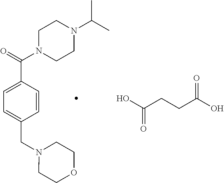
C1N(C(=O)C2=CC=C(CN3CCOCC3)C=C2)CCN(C(C)C)C1.C(CCC(O)=O)(O)=O
